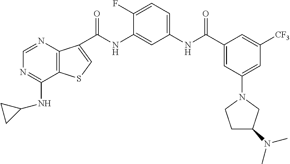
C(NC1=CC(NC(C2=CC(N3CCC(N(C)C)C3)=CC([CF3])=C2)=O)=CC=C1F)(=O)C1=CSC2=C1N=CN=C2NC1CC1
